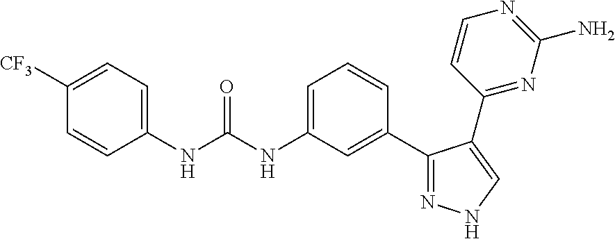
C1=C([CF3])C=CC(NC(NC2=CC=CC(C3=NNC=C3C3=NC(N)=NC=C3)=C2)=O)=C1
